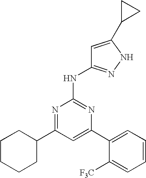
C1=C(C2=CC=CC=C2[F3C])N=C(NC2=NNC(C3CC3)=C2)N=C1C1CCCCC1
